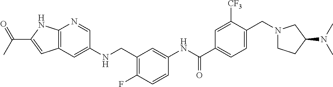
C12=C(C=C(NCC3=C(F)C=CC(NC(C4=CC=C(CN5CCC(N(C)C)C5)C([CF3])=C4)=O)=C3)C=N1)C=C(C(C)=O)N2
